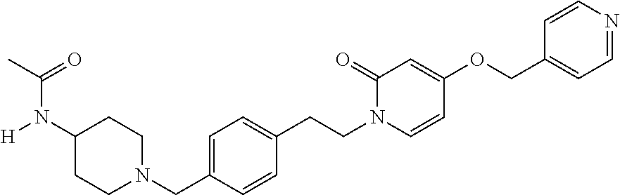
C1N(CC2=CC=C(CCN3C(=O)C=C(OCC4=CC=NC=C4)C=C3)C=C2)CCC(N(C(C)=O)[H])C1
